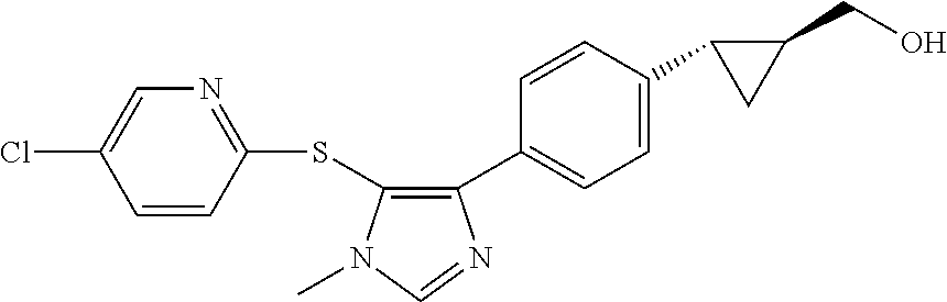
C1(SC2=C(C3=CC=C(C4C(CO)C4)C=C3)N=CN2C)=NC=C(Cl)C=C1
